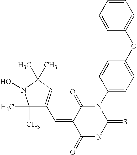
C1=CC=CC(OC2=CC=C(N3C(=O)C(=CC4=CC(C)(C)N(O)C4(C)C)C(=O)NC3=S)C=C2)=C1
